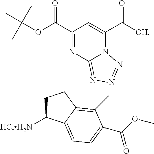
C1(C(OC(C)(C)C)=O)=NC2=NN=NN2C(C([OH])=O)=C1.C1C([HClH2N])C2=CC=C(C(OC)=O)C(C)=C2C1
